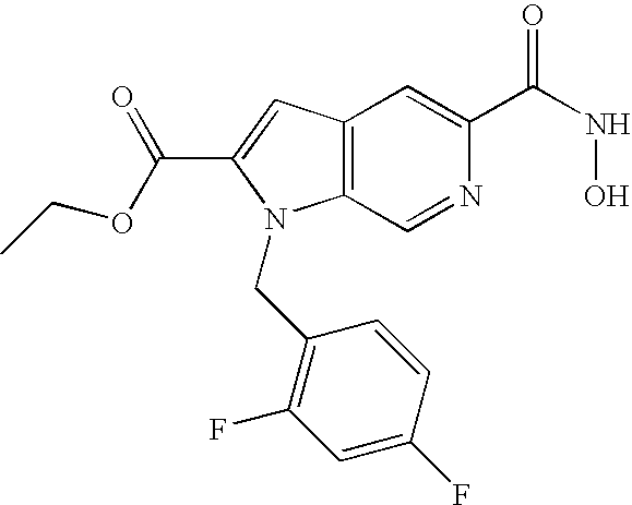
C12=C(C=C(C(OCC)=O)N1CC1=C(F)C=C(F)C=C1)C=C(C(NO)=O)N=C2
